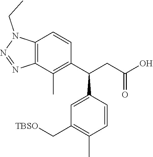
C12=C(C(C)=C(C(C3=CC(C[TBSO])=C(C)C=C3)CC(O)=O)C=C1)N=NN2CC
